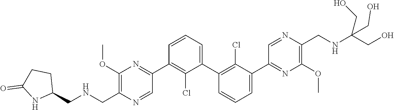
C1(OC)=C(C[HN]CC2CCC(=O)N2)N=CC(C2=C(Cl)C(C3=C(Cl)C(C4=NC(OC)=C(CNC(CO)(CO)CO)N=C4)=CC=C3)=CC=C2)=N1
